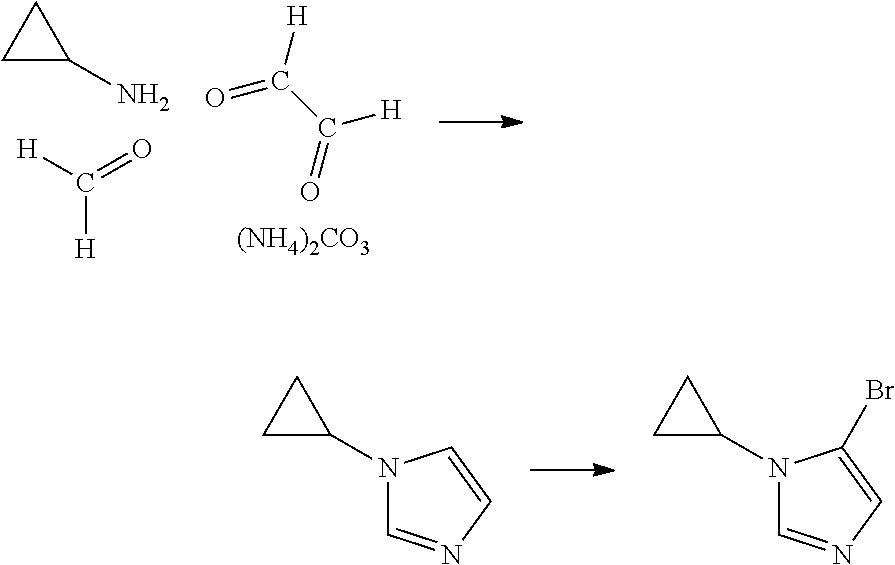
C1C(N)C1.[H]C(=O)[H].O=C(C([H])=O)[H].[(NH4)2CO3].N1(C2CC2)C=NC=C1.N1(C2CC2)C=NC=C1Br
